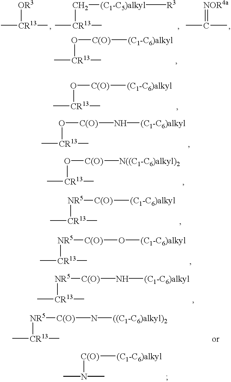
C[CR13](C)O[C(O)][(C1-C6)alkyl].C[CR13](C)[NR5][C(O)][(C1-C6)alkyl].C[CR13](C)[OR3].CC(C)=[NOR4a].C[CR13](C)C[(C1-C5)alkyl][R3].C[CR13](C)O[C(O)]N[(C1-C6)alkyl].C[CR13](C)O[C(O)][N((C1-C6)alkyl)2].C[CR13](C)[NR5][C(O)]O[(C1-C6)alkyl].C[CR13](C)[NR5][C(O)]N[(C1-C6)alkyl].CN([C(O)][(C1-C6)alkyl])C.C[CR13](C)[NR5][C(O)]N[((C1-C6)alkyl)2].C[CR13](C)O[C(O)][(C1-C6)alkyl]
